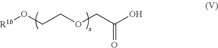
[R1b]OCCOCC(O)=O
